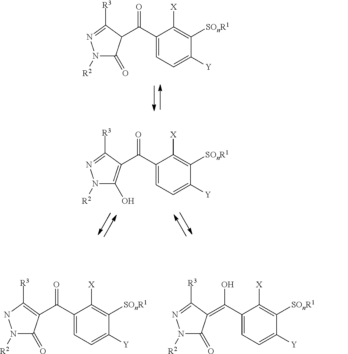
N1([R2])C(O)=C(C(C2=CC=C([Y])C([SOnR1])=C2[X])=O)C([R3])=N1.N1([R2])C(=O)C(C(C2=CC=C([Y])C([SOnR1])=C2[X])=O)=C([R3])N1.N1([R2])C(=O)C(=C(C2=CC=C([Y])C([SOnR1])=C2[X])O)C([R3])=N1.N1([R2])C(=O)C(C(C2=CC=C([Y])C([SOnR1])=C2[X])=O)C([R3])=N1
